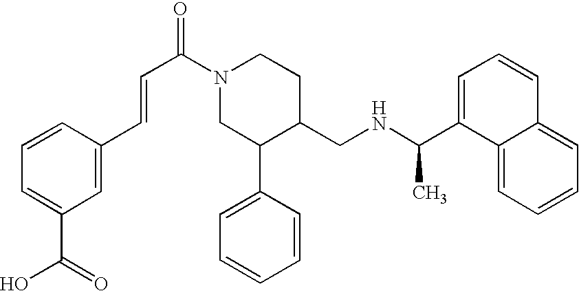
C(C(N1CC(C2=CC=CC=C2)C(CNC(C2=CC=CC3=CC=CC=C23)C)CC1)=O)=CC1=CC(C(=O)O)=CC=C1
